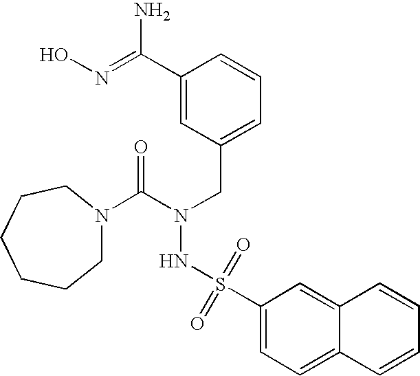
C1(C(=NO)N)=CC(CN(C(=O)N2CCCCCC2)NS(C2=CC=C3C(=C2)C=CC=C3)(=O)=O)=CC=C1
